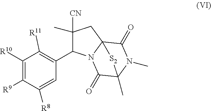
C1([R10])=C([R9])C([R8])=CC(C2C([CN])(C)CC34N2C(=O)C(C)(N(C)C3=O)[S2]4)=C1[R11]
